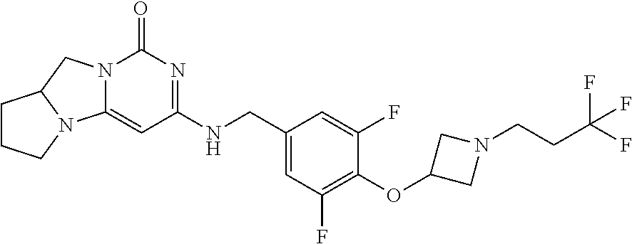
N12C(=CC(NCC3=CC(F)=C(OC4CN(CCC(F)(F)F)C4)C(F)=C3)=NC1=O)N1C(C2)CCC1
